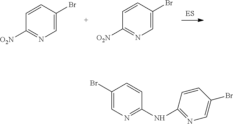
C1=C(Br)C=CC([O2N])=N1.C1=C(Br)C=CC([O2N])=N1.C1(Br)=CN=C(NC2=NC=C(Br)C=C2)C=C1
